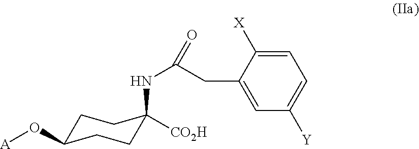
N(C(CC1=CC([Y])=CC=C1[X])=O)C1([CO2H])CCC(O[A])CC1
